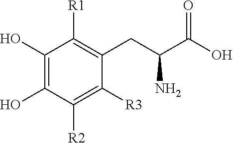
C1(O)=C(O)C([R2])=C([R3])C(CC(C(O)=O)N)=C1[R1]
